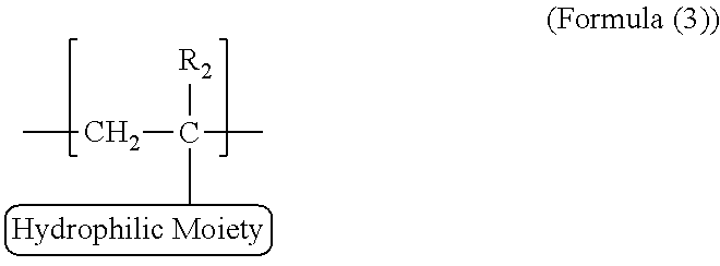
CCC(C)([R2])C
